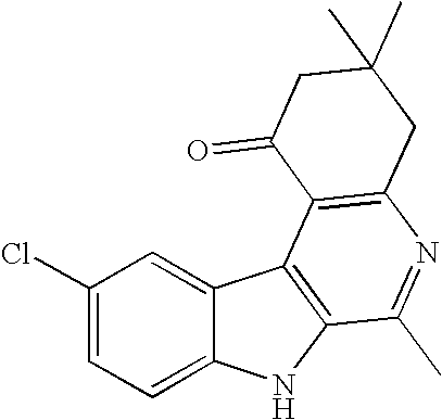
C1(Cl)=CC=C2C(=C1)C1=C(N2)C(C)=NC2=C1C(=O)CC(C)(C)C2
